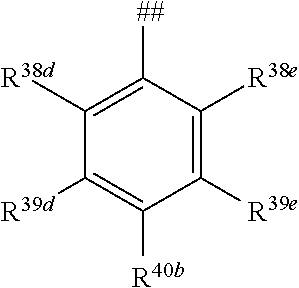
C1([##])=C([R38d])C([R39d])=C([R40b])C([R39e])=C1[R38e]
